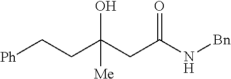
C(CC(N[Bn])=O)(O)(CC[Ph])[Me]
